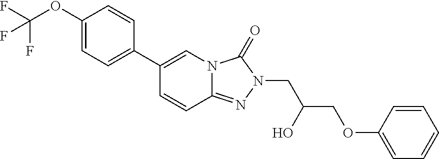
C1(C2=CN3C(=NN(CC(COC4=CC=CC=C4)O)C3=O)C=C2)=CC=C(OC(F)(F)F)C=C1
